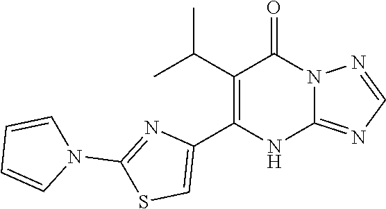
C1(C(C)C)=C(C2=CSC(N3C=CC=C3)=N2)NC2=NC=NN2C1=O
